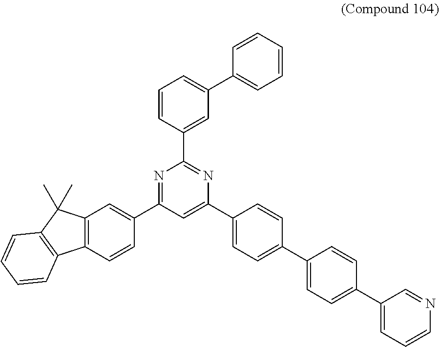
N1=C(C2=CC3=C(C=C2)C2=C(C3(C)C)C=CC=C2)C=C(C2=CC=C(C3=CC=C(C4=CC=CN=C4)C=C3)C=C2)N=C1C1=CC(C2=CC=CC=C2)=CC=C1
